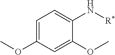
C1=C(OC)C=C(OC)C(N[R*])=C1
